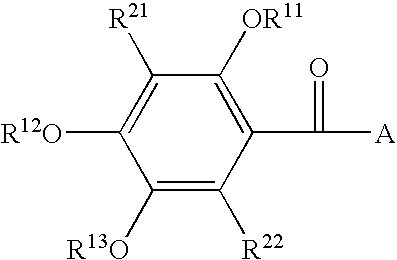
C1([R13O])=C([R22])C(C([A])=O)=C([OR11])C([R21])=C1[R12O]
